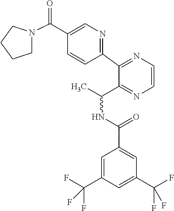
N1(C(C2=CN=C(C3=NC=CN=C3C(NC(C3=CC(C(F)(F)F)=CC(C(F)(F)F)=C3)=O)C)C=C2)=O)CCCC1
